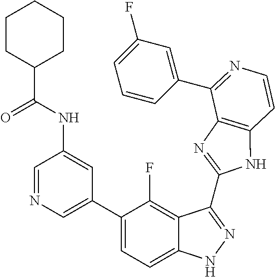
C1=C(C2=CC=C3C(=C2F)C(C2=NC4=C(N2)C=CN=C4C2=CC(F)=CC=C2)=NN3)C=C(NC(=O)C2CCCCC2)C=N1
